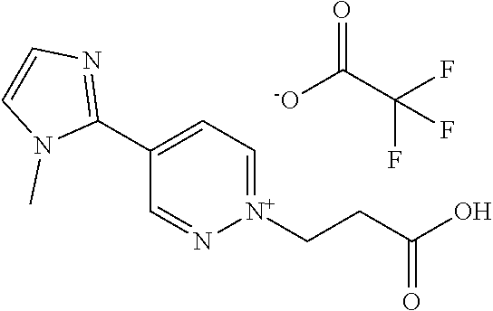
[N+]1(CCC(O)=O)=CC=C(C2=NC=CN2C)C=N1.[-O]C(C(F)(F)F)=O
